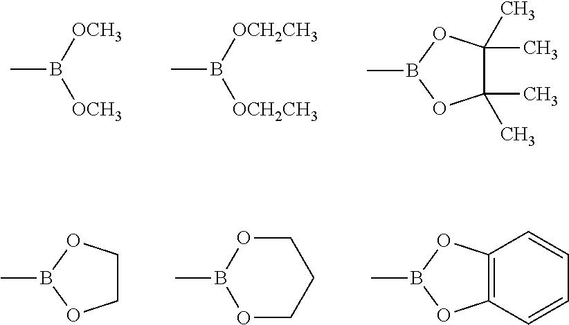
CB([OCH3])[OCH3].CB([OCH2CH3])[OCH2CH3].C1(C)(C)C(C)(C)OB(C)O1.CB1OCCO1.B1(C)OCCCO1.C12=C(C=CC=C1)OB(C)O2
